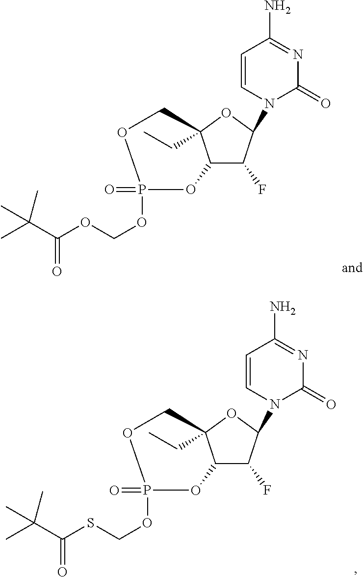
C1=CN(C2C(F)C3C(CC)(O2)COP(=O)(OCSC(C(C)(C)C)=O)O3)C(=O)N=C1N.C1=CN(C2C(F)C3C(CC)(O2)COP(=O)(OCOC(C(C)(C)C)=O)O3)C(=O)N=C1N
